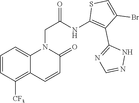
C1=CC([CF3])=C2C(=C1)N(CC(=O)NC1=C(C3=NC=NN3)C(Br)=CS1)C(=O)C=C2
